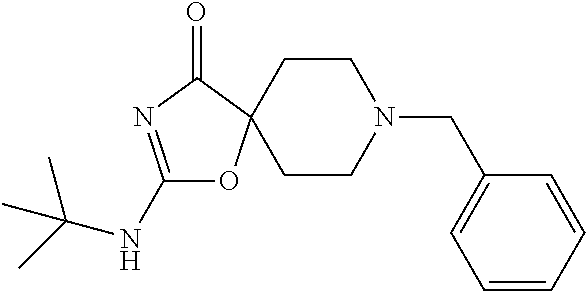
C1(NC(C)(C)C)=NC(=O)C2(O1)CCN(CC1=CC=CC=C1)CC2
